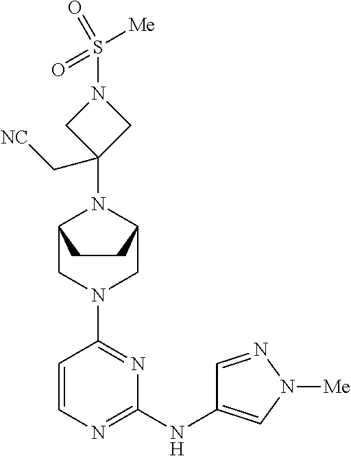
C1=CN=C(NC2=CN([Me])N=C2)N=C1N1CC2N(C3(C[NC])CN(S(=O)([Me])=O)C3)C(C1)CC2
